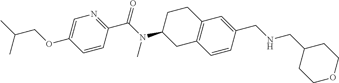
C1=C(OCC(C)C)C=CC(C(N(C2CC3=C(CC2)C=C(CNCC2CCOCC2)C=C3)C)=O)=N1
